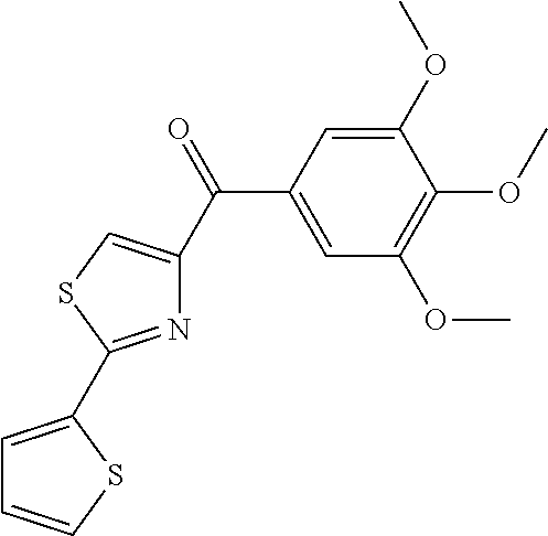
C1=C(C(=O)C2=CSC(C3=CC=CS3)=N2)C=C(OC)C(OC)=C1OC
